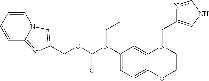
C1(N(C(OCC2=CN3C=CC=CC3=N2)=O)CC)=CC=C2C(=C1)N(CC1=CNC=N1)CCO2
